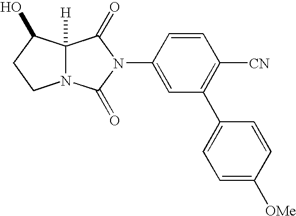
C1=C(N2C(=O)N3C([H])(C2=O)C(O)CC3)C=CC([CN])=C1C1=CC=C([OMe])C=C1
